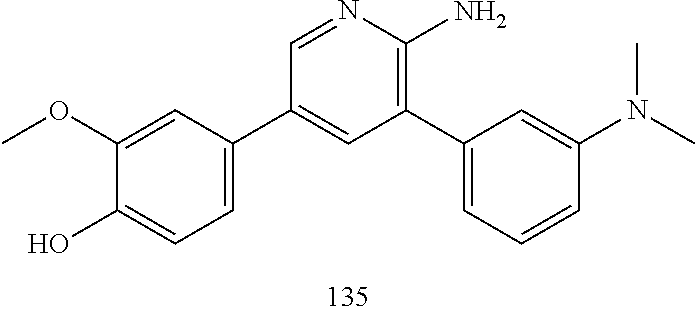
CN(C1=CC(C2=C(N)N=CC(C3=CC=C(O)C(OC)=C3)=C2)=CC=C1)C
